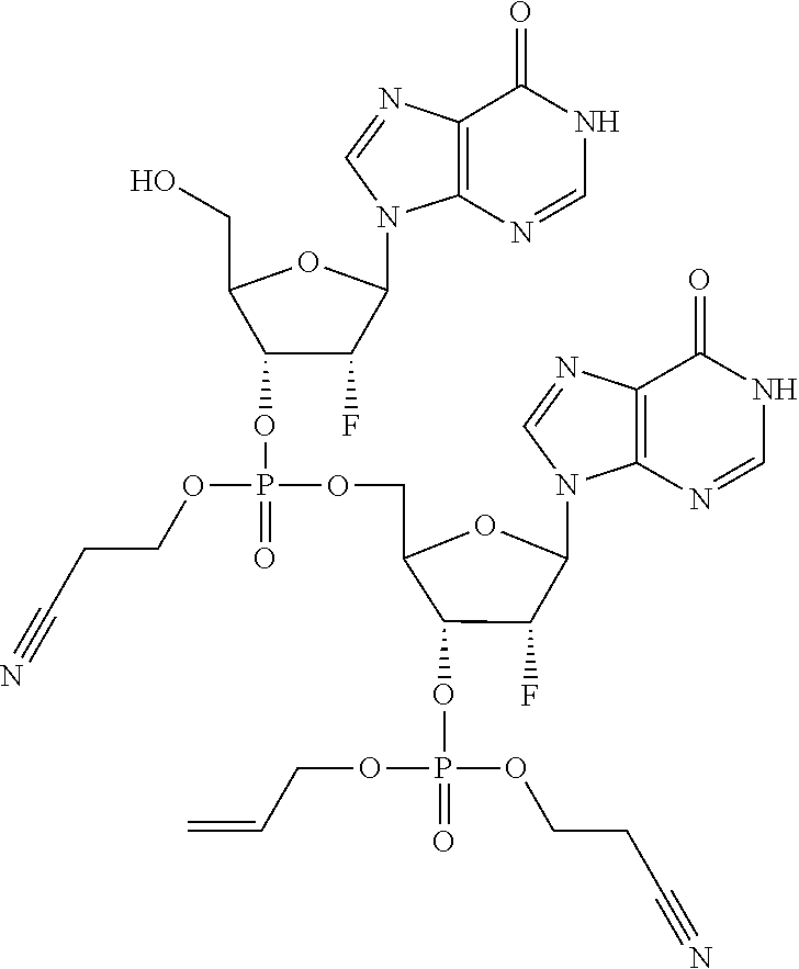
O(P(OCC1C(OP(OCCC#N)(OCC=C)=O)C(F)C(N2C=NC3=C2N=CNC3=O)O1)(=O)OC1C(CO)OC(N2C3=C(N=C2)C(=O)NC=N3)C1F)CCC#N
